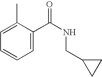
C1=C(C(NCC2CC2)=O)C(C)=CC=C1
